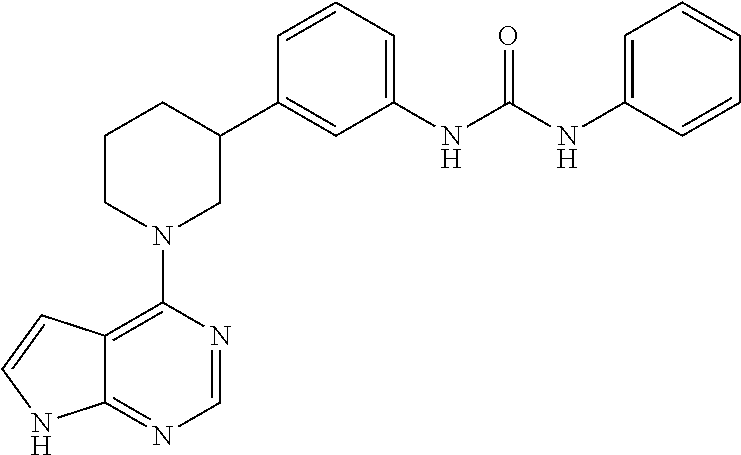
C12=C(N3CC(C4=CC(NC(NC5=CC=CC=C5)=O)=CC=C4)CCC3)N=CN=C1NC=C2
